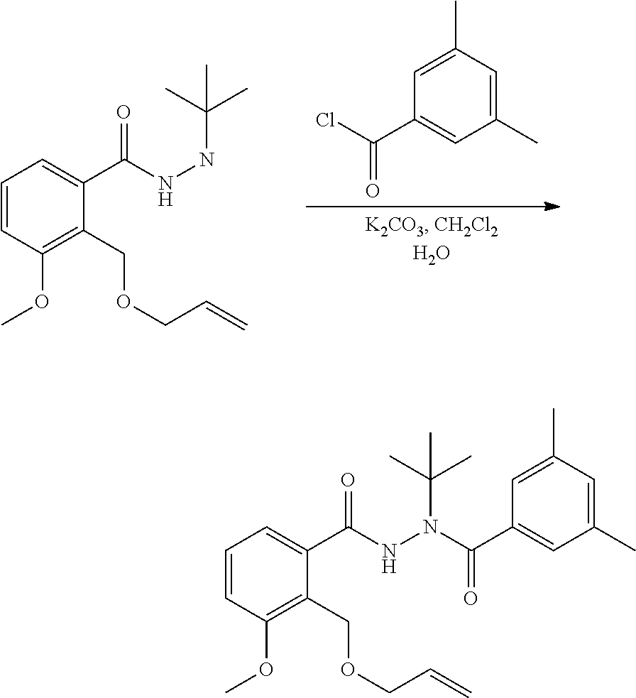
C1=CC(OC)=C(COCC=C)C(C(=O)NNC(C)(C)C)=C1.C1(C)=CC(C)=CC(C(Cl)=O)=C1.C1=CC(OC)=C(COCC=C)C(C(=O)NN(C(C)(C)C)C(=O)C2=CC(C)=CC(C)=C2)=C1
